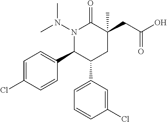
N1(N(C)C)C(C2=CC=C(Cl)C=C2)C(C2=CC=CC(Cl)=C2)CC(CC(=O)O)(C)C1=O
